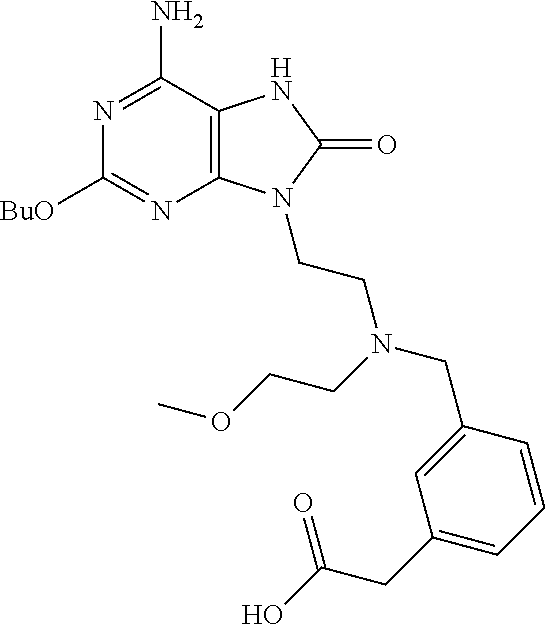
C1([BuO])=NC2=C(C(N)=N1)NC(=O)N2CCN(CC1=CC(CC(O)=O)=CC=C1)CCOC
